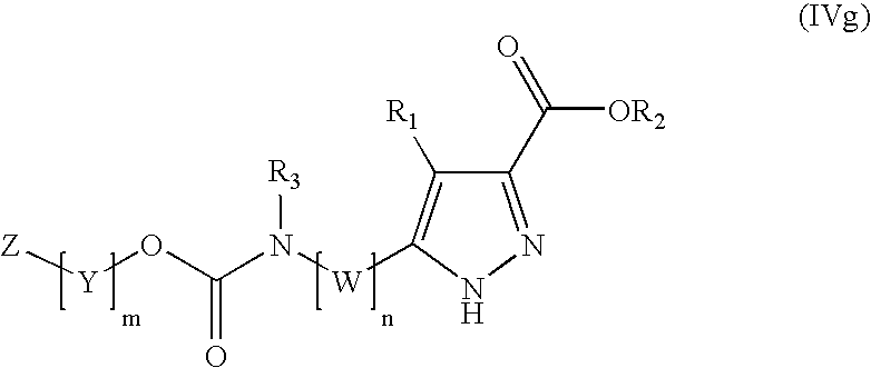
C1(C(=O)[OR2])=NNC([W]N(C(O[Y][Z])=O)[R3])=C1[R1]
